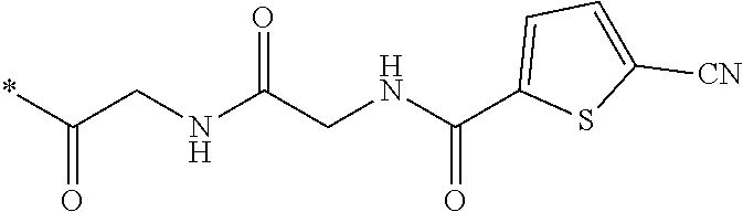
*C(CNC(CNC(C1=CC=C([CN])S1)=O)=O)=O
